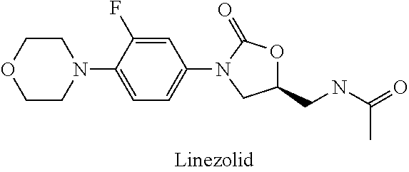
C1=C(F)C(N2CCOCC2)=CC=C1N1CC(CNC(=O)C)OC1=O
